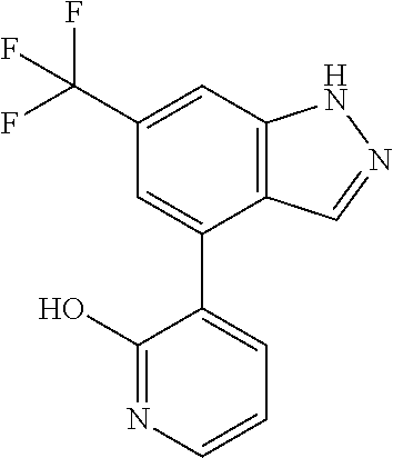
C12=C(C=C(C(F)(F)F)C=C1C1=CC=CN=C1O)NN=C2
